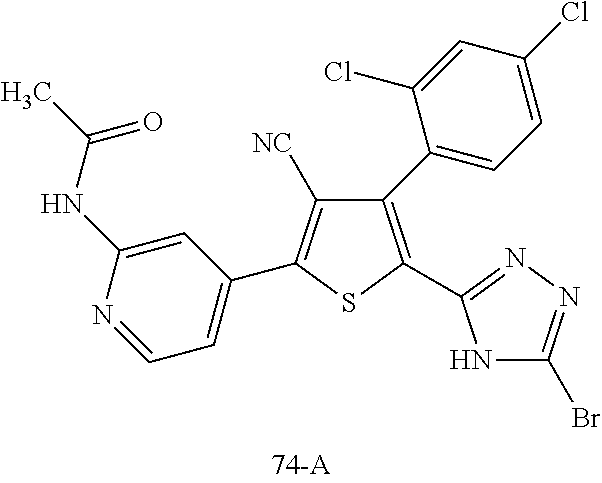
C1=NC(NC(C)=O)=CC(C2=C([NC])C(C3=CC=C(Cl)C=C3Cl)=C(C3=NN=C(Br)N3)S2)=C1
